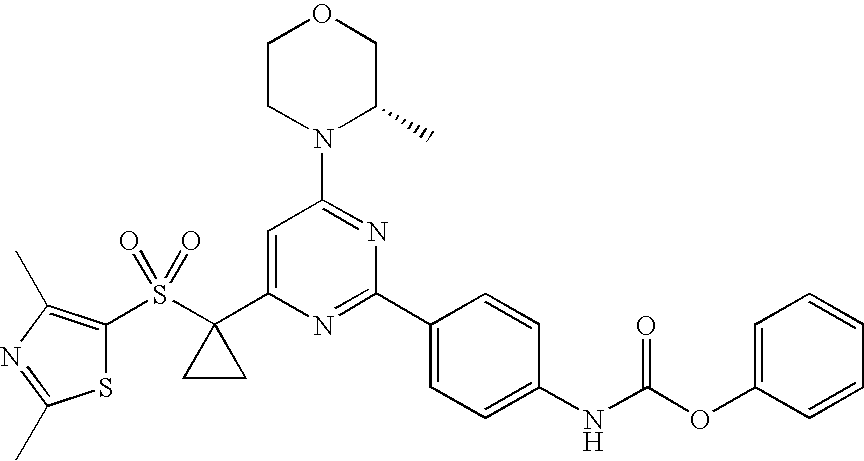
C1CN(C2=NC(C3=CC=C(NC(OC4=CC=CC=C4)=O)C=C3)=NC(C3(S(=O)(=O)C4=C(C)N=C(C)S4)CC3)=C2)C(C)CO1
